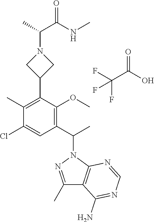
C1(C)=NN(C(C)C2=C(OC)C(C3CN(C(C(NC)=O)C)C3)=C(C)C(Cl)=C2)C2=C1C(N)=NC=N2.C(C(O)=O)(F)(F)F
